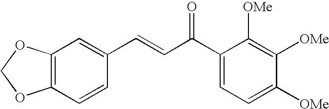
C1(C(C=CC2=CC3=C(C=C2)OCO3)=O)=CC=C([OMe])C([OMe])=C1[OMe]
